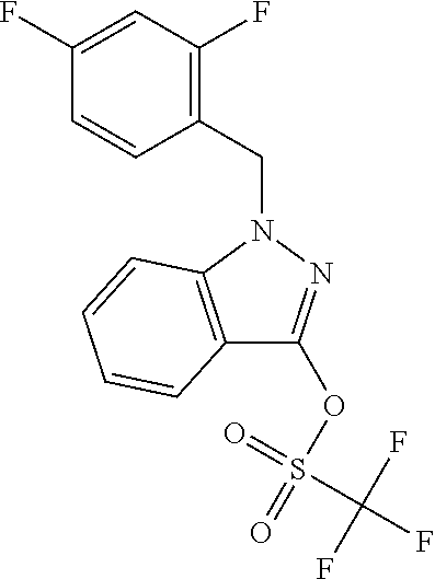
C12=C(N(CC3=C(F)C=C(F)C=C3)N=C1OS(=O)(C(F)(F)F)=O)C=CC=C2
